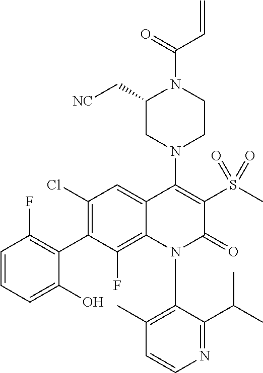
C1=CN=C(C(C)C)C(N2C(=O)C(S(C)(=O)=O)=C(N3CC(C[NC])N(C(C=C)=O)CC3)C3=CC(Cl)=C(C4=C(F)C=CC=C4O)C(F)=C23)=C1C
